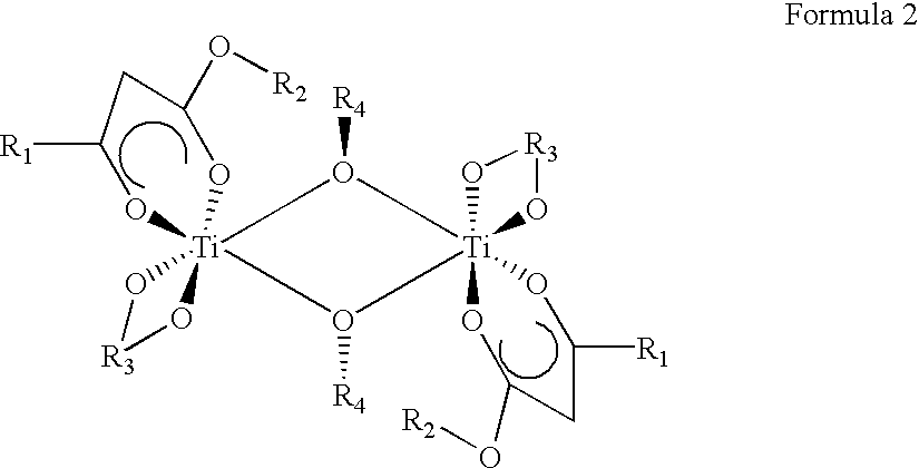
[R1]C1O[Ti]23(OC(O[R2])C1)(O[R3]O2)CO([R4])C[Ti]12(CO([R4])C3)(OC(O[R2])CC([R1])O1)O[R3]O2
